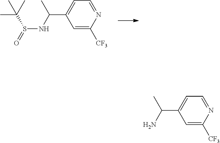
C1=C(C(NS(=O)C(C)(C)C)C)C=C([CF3])N=C1.C1=C(C(N)C)C=C([CF3])N=C1
